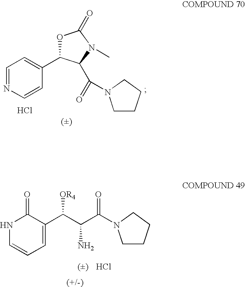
C1=NC=CC(C2OC(=O)N(C)C2C(=O)N2CCCC2)=C1.Cl.C1=C(C(C(C(=O)N2CCCC2)N)[OR4])C(=O)NC=C1.Cl
